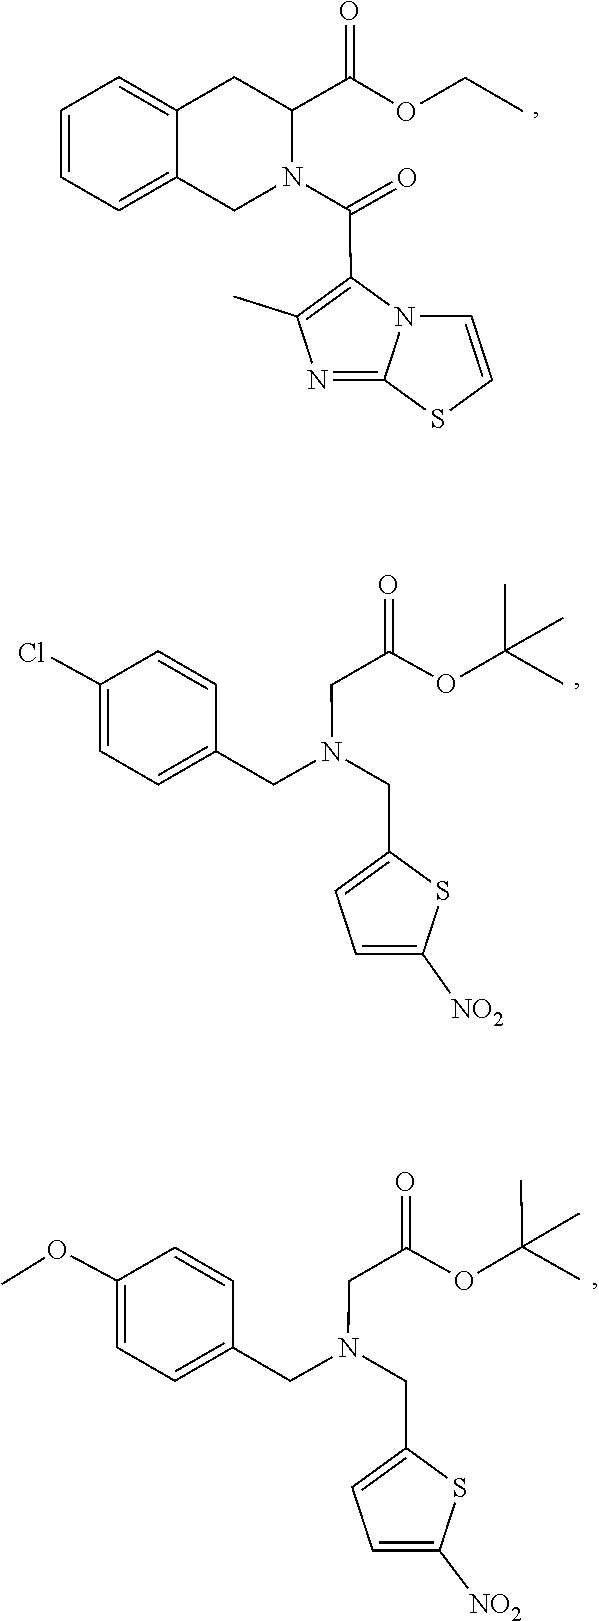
C1=CC=C2C(=C1)CC(C(=O)OCC)N(C(C1=C(C)N=C3N1C=CS3)=O)C2.C(CN(CC1=CC=C(Cl)C=C1)CC1=CC=C([NO2])S1)(=O)OC(C)(C)C.O=C(CN(CC1=CC=C(OC)C=C1)CC1=CC=C([NO2])S1)OC(C)(C)C
